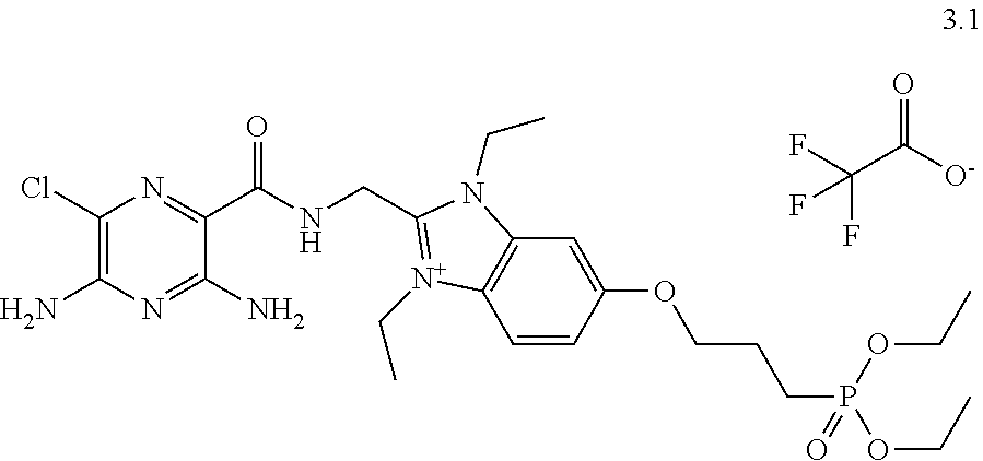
C1(Cl)=C(N)N=C(N)C(C(NCC2=[N+](CC)C3=C(C=C(OCCCP(=O)(OCC)OCC)C=C3)N2CC)=O)=N1.O=C([O-])C(F)(F)F
